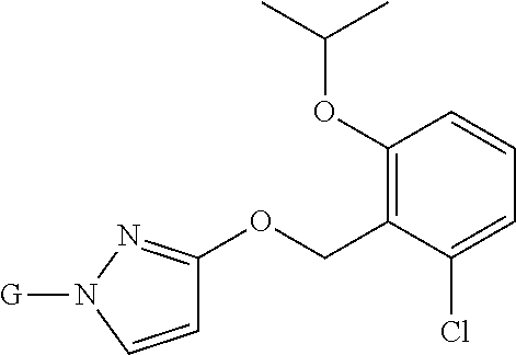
C1(OC(C)C)=C(COC2=NN([G])C=C2)C(Cl)=CC=C1
